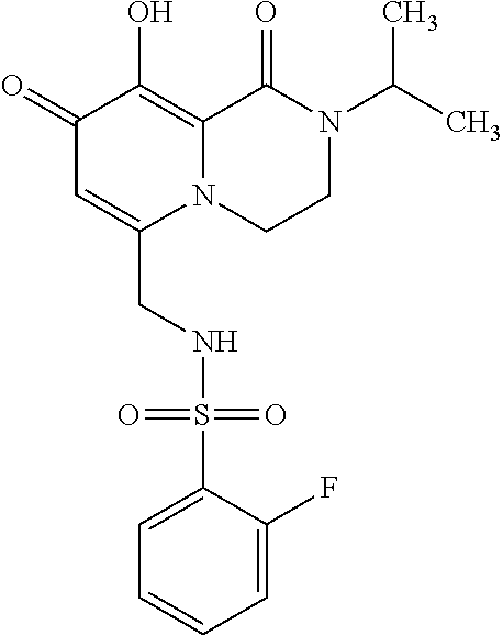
C1(=O)C=C(CNS(C2=CC=CC=C2F)(=O)=O)N2C(=C1O)C(=O)N(C(C)C)CC2
